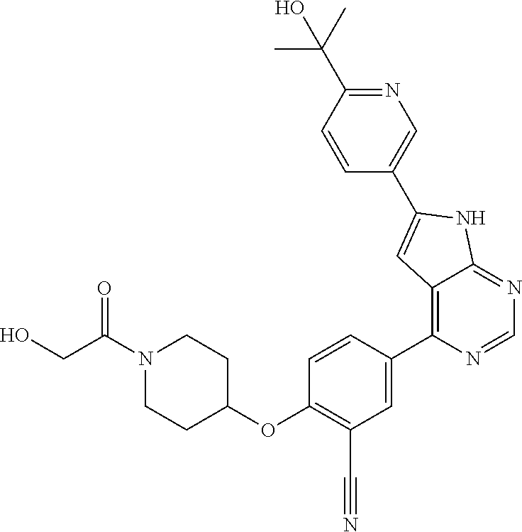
C1(C2=CC3=C(C4=CC(C#N)=C(OC5CCN(C(CO)=O)CC5)C=C4)N=CN=C3N2)=CN=C(C(C)(C)O)C=C1
